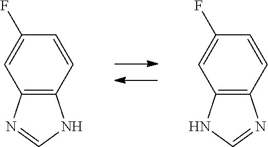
C12=C(C=CC(F)=C1)NC=N2.C12=C(C=CC(F)=C1)N=CN2
